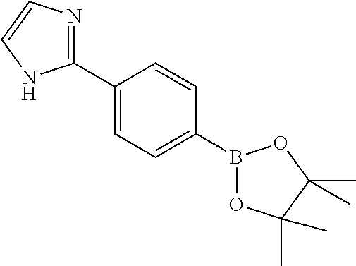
C1(C2=CC=C(B3OC(C)(C)C(C)(C)O3)C=C2)=NC=CN1
